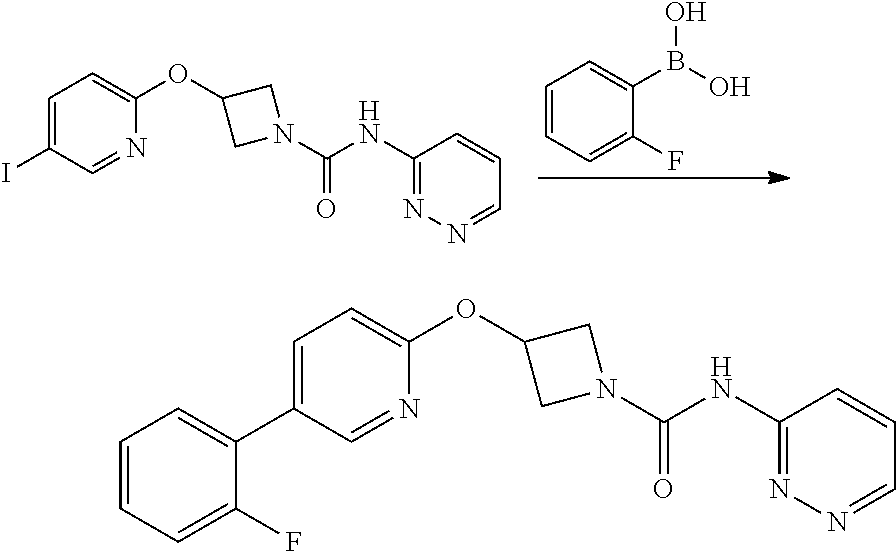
C1=C(I)C=NC(OC2CN(C(NC3=NN=CC=C3)=O)C2)=C1.C1=CC=C(F)C(B(O)O)=C1.C1=C(C2=CC=CC=C2F)C=NC(OC2CN(C(NC3=NN=CC=C3)=O)C2)=C1
